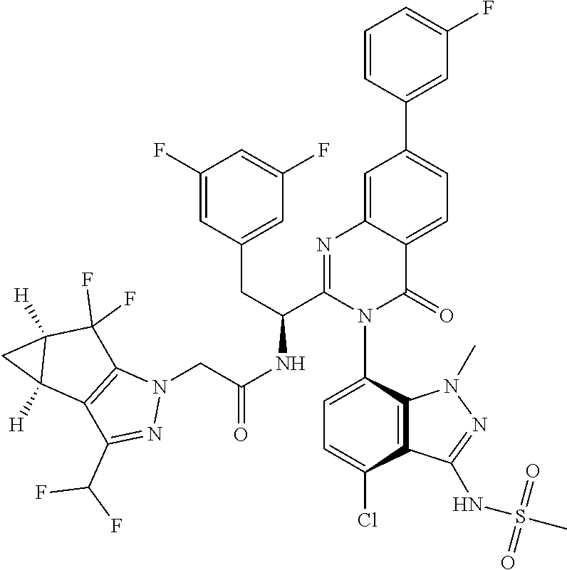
N1(C)N=C(NS(C)(=O)=O)C2=C1C(N1C(C(CC3=CC(F)=CC(F)=C3)NC(CN3N=C(C(F)F)C4=C3C(F)(F)C3([H])C4([H])C3)=O)=NC3=CC(C4=CC(F)=CC=C4)=CC=C3C1=O)=CC=C2Cl
